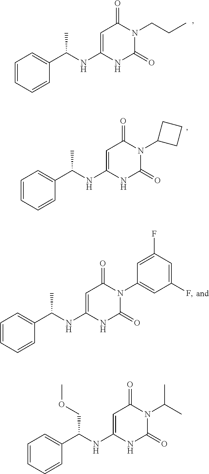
C1=CC=CC(C(NC2=CC(=O)N(CCC)C(=O)N2)C)=C1.C1=CC=CC(C(NC2=CC(=O)N(C3CCC3)C(=O)N2)C)=C1.C1=CC=CC(C(NC2=CC(=O)N(C3=CC(F)=CC(F)=C3)C(=O)N2)C)=C1.C1=CC=CC(C(NC2=CC(=O)N(C(C)C)C(=O)N2)COC)=C1
